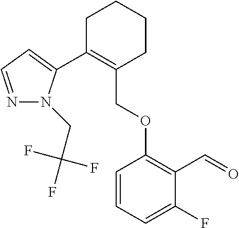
C1C(C2=CC=NN2CC(F)(F)F)=C(COC2=C(C=O)C(F)=CC=C2)CCC1
